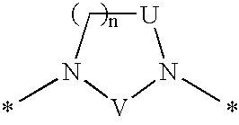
[U]1CN(C)[V]N1C
